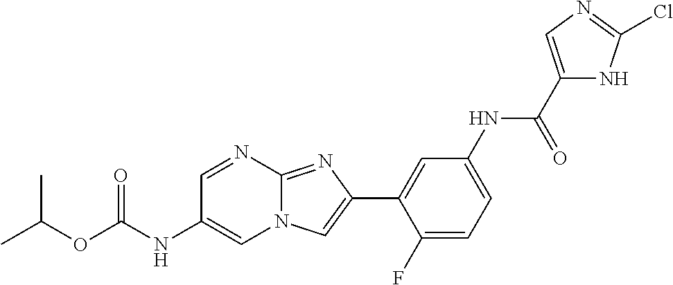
C1=NC2=NC(C3=CC(NC(C4=CN=C(Cl)N4)=O)=CC=C3F)=CN2C=C1NC(OC(C)C)=O
